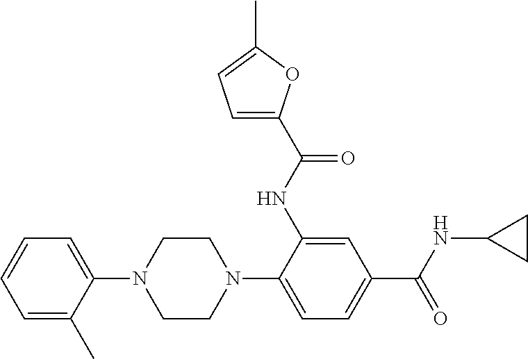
C1=CC=C(C)C(N2CCN(C3=CC=C(C(NC4CC4)=O)C=C3NC(C3=CC=C(C)O3)=O)CC2)=C1
